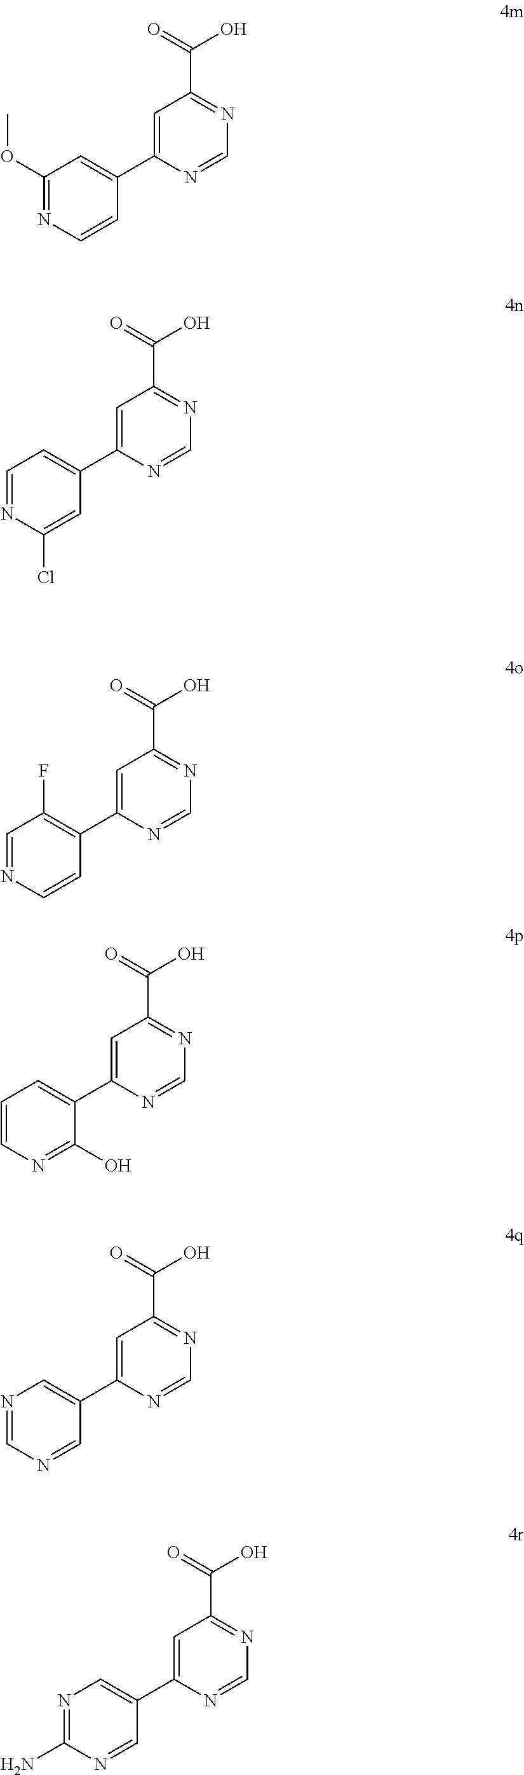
C1(OC)=NC=CC(C2=CC(C(=O)O)=NC=N2)=C1.C1=NC(Cl)=CC(C2=CC(C(=O)O)=NC=N2)=C1.C1=CN=C(O)C(C2=CC(C(=O)O)=NC=N2)=C1.N1=CN=CC(C2=CC(C(=O)O)=NC=N2)=C1.N1=C(N)N=CC(C2=CC(C(=O)O)=NC=N2)=C1.C1=NC=CC(C2=CC(C(=O)O)=NC=N2)=C1F
